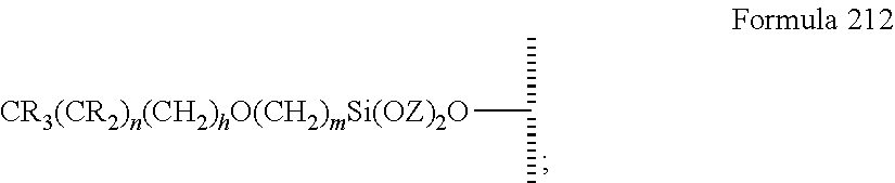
C([CR3(CR2)n(CH2)hO(CH2)mSi(OZ)2O])(C)C
